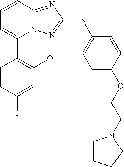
C1=CC2=NC(NC3=CC=C(OCCN4CCCC4)C=C3)=NN2C(C2=C(O)C=C(F)C=C2)=C1
